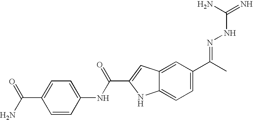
C1=CC(NC(C2=CC3=CC(C(C)=NNC(=N)N)=CC=C3N2)=O)=CC=C1C(N)=O
